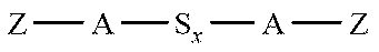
[Z][A][Sx][A][Z]
